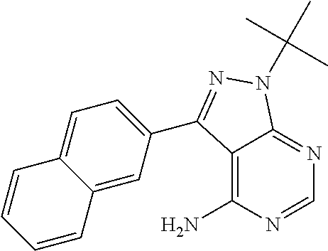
C12=C(N)N=CN=C1N(C(C)(C)C)N=C2C1=CC=C2C(=C1)C=CC=C2
